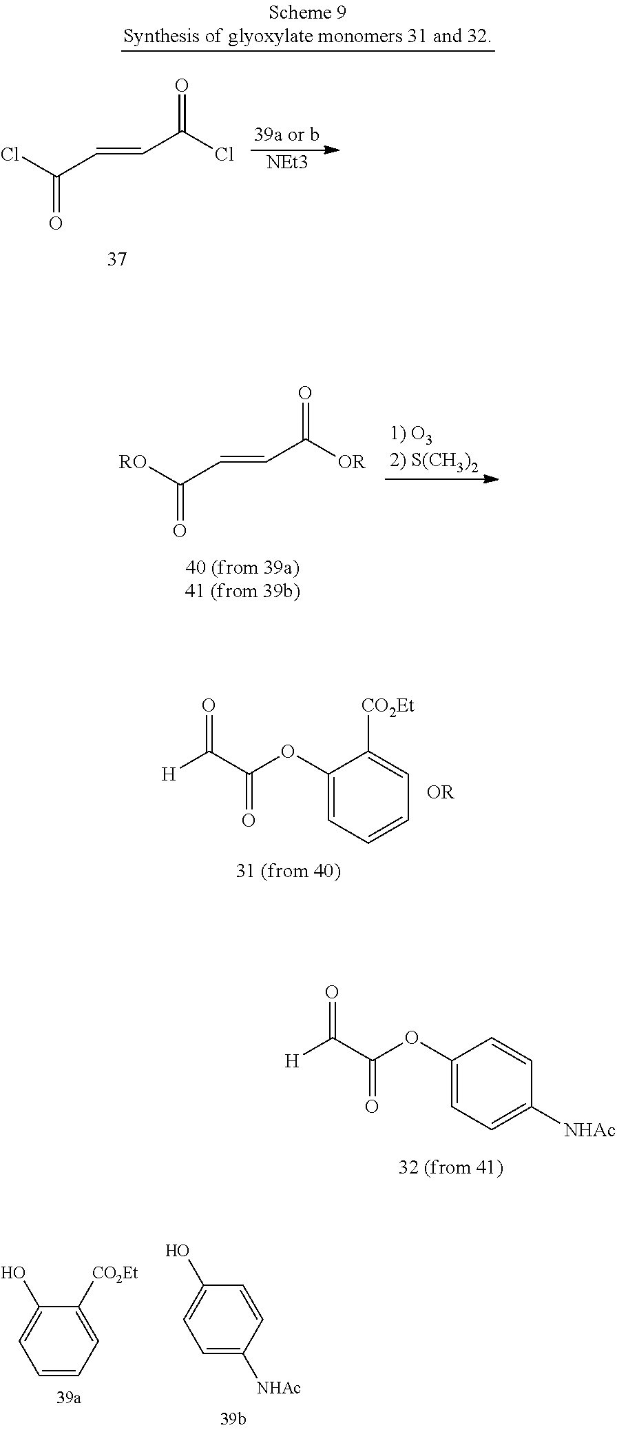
C1(OC(C([H])=O)=O)=CC=C([NHAc])C=C1.[RO]C(C=CC([OR])=O)=O.C1(OC(C([H])=O)=O)=CC=CC=C1[CO2Et].ClC(C=CC(Cl)=O)=O.[NEt3].C1=CC=C([CO2Et])C(O)=C1.C1=C([NHAc])C=CC(O)=C1
